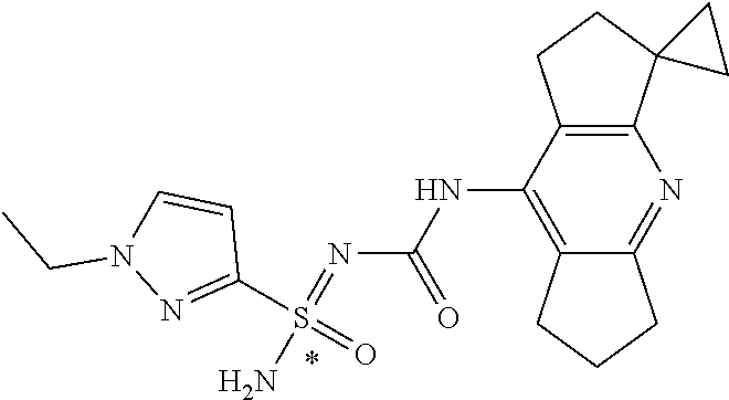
N(C1=C2C(=NC3=C1CCC31CC1)CCC2)C(N=S(N)(C1=NN(CC)C=C1)=O)=O
